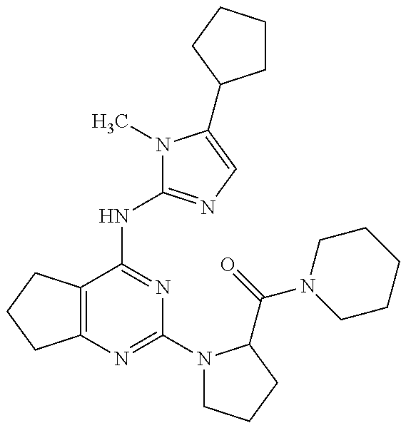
C12=C(C(NC3=NC=C(C4CCCC4)N3C)=NC(N3CCCC3C(=O)N3CCCCC3)=N1)CCC2
